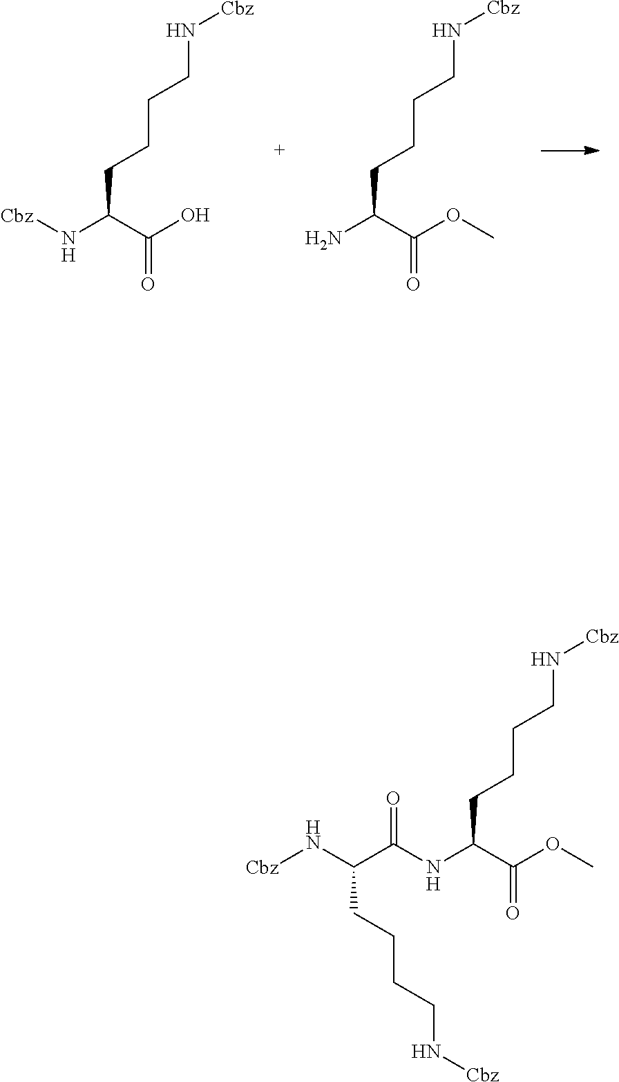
NC(C(OC)=O)CCCCN[Cbz].[Cbz]NC(C(O)=O)CCCCN[Cbz].[Cbz]NC(C(NC(C(OC)=O)CCCCN[Cbz])=O)CCCCN[Cbz]
